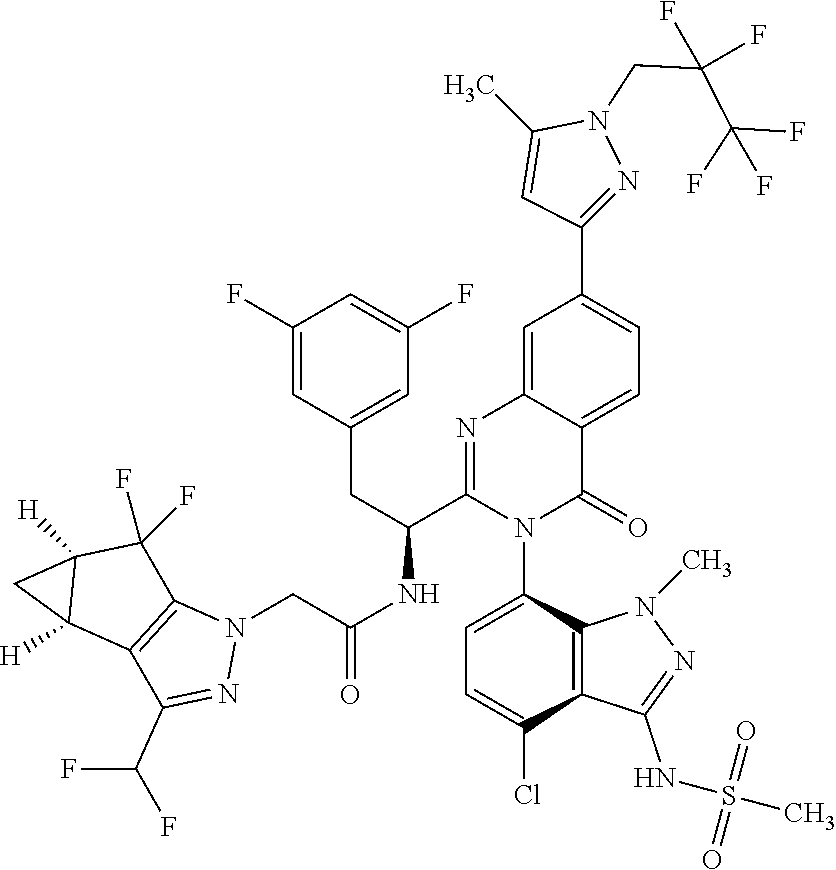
C1(F)=CC(CC(C2=NC3=CC(C4=NN(CC(C(F)(F)F)(F)F)C(C)=C4)=CC=C3C(=O)N2C2=CC=C(Cl)C3=C2N(C)N=C3NS(=O)(=O)C)NC(CN2C3=C(C(C(F)F)=N2)C2([H])C([H])(C3(F)F)C2)=O)=CC(F)=C1
